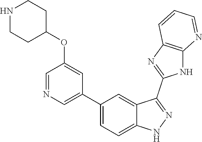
C1(C2=CC=C3C(=C2)C(C2=NC4=C(N2)N=CC=C4)=NN3)=CN=CC(OC2CCNCC2)=C1
